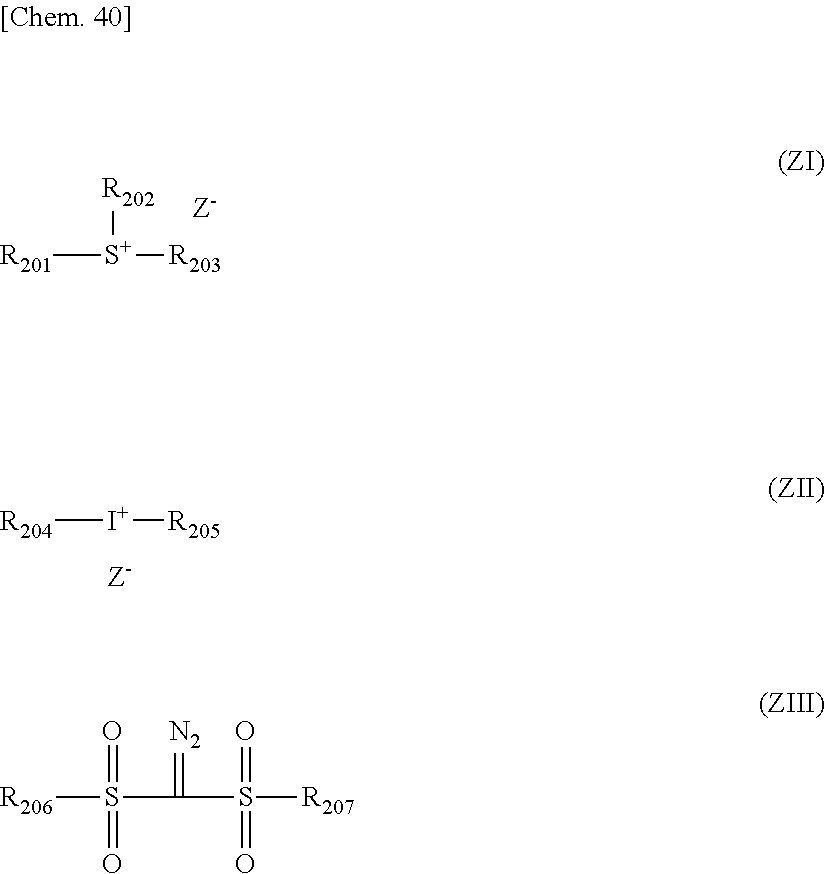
[R201][S+]([R203])[R202].[R204][I+][R205].[R206]S(=O)(=O)C(=[N2])S(=O)(=O)[R207]
